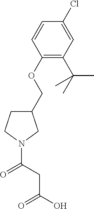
C1(OCC2CCN(C(CC(O)=O)=O)C2)=C(C(C)(C)C)C=C(Cl)C=C1
